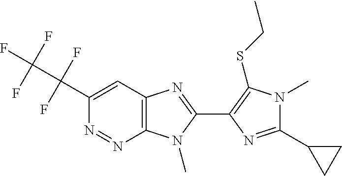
C1(C2=NC(C3=NC4=C(N=NC(C(F)(F)C(F)(F)F)=C4)N3C)=C(SCC)N2C)CC1
